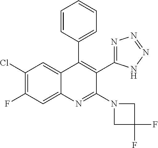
C1(Cl)=C(F)C=C2C(=C1)C(C1=CC=CC=C1)=C(C1=NN=NN1)C(N1CC(F)(F)C1)=N2
